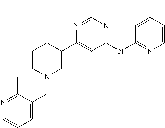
C1(NC2=NC=CC(C)=C2)=NC(C)=NC(C2CCCN(CC3=CC=CN=C3C)C2)=C1
